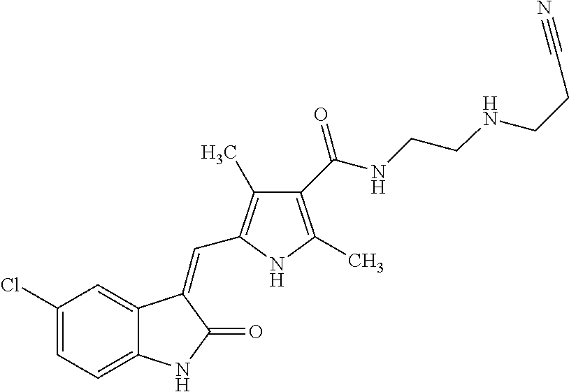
C1(Cl)=CC=C2C(=C1)C(=CC1=C(C)C(C(NCCNCCC#N)=O)=C(C)N1)C(=O)N2
